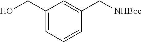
C1(CO)=CC=CC(C[NHBoc])=C1
